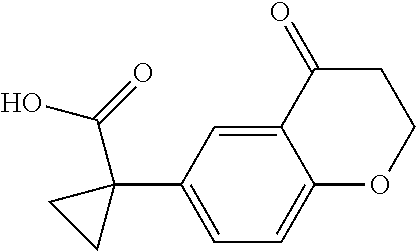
C1=C(C2(C(O)=O)CC2)C=C2C(=C1)OCCC2=O
